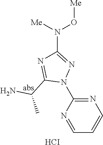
N1=CC=CN=C1N1N=C(N([Me])O[Me])N=C1C(N)C.[HCI]
